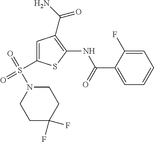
C1=C(S(=O)(=O)N2CCC(F)(F)CC2)SC(NC(C2=CC=CC=C2F)=O)=C1C(N)=O
